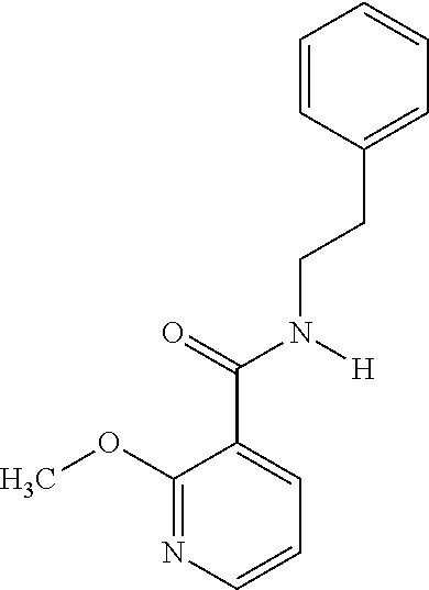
COC1=NC=CC=C1C(N(CCC1=CC=CC=C1)[H])=O
